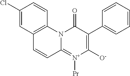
N12C(=[N+]([Pr])C([O-])=C(C3=CC=CC=C3)C1=O)C=CC1=C2C=CC(Cl)=C1
